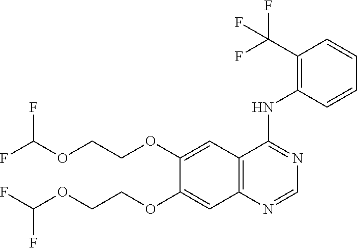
C12=C(C=C(OCCOC(F)F)C(OCCOC(F)F)=C1)C(NC1=C(C(F)(F)F)C=CC=C1)=NC=N2
